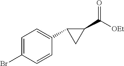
C1=C(Br)C=CC(C2C(C(=O)[OEt])C2)=C1
